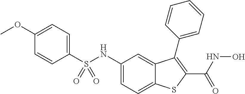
C1(S(NC2=CC=C3C(=C2)C(C2=CC=CC=C2)=C(C(NO)=O)S3)(=O)=O)=CC=C(OC)C=C1
